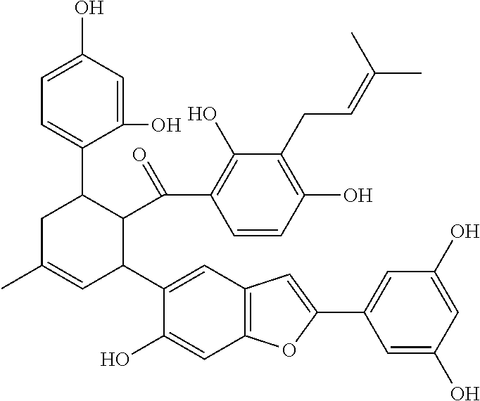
C1=CC(O)=C(CC=C(C)C)C(O)=C1C(C1C(C2=CC=C(O)C=C2O)CC(C)=CC1C1=CC2=C(C=C1O)OC(C1=CC(O)=CC(O)=C1)=C2)=O
